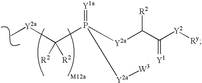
C[Y2a]C(P([Y2a]C(C([Y2][Ry])=[Y1])[R2])(=[Y1a])[Y2a][W3])([R2])[R2]
